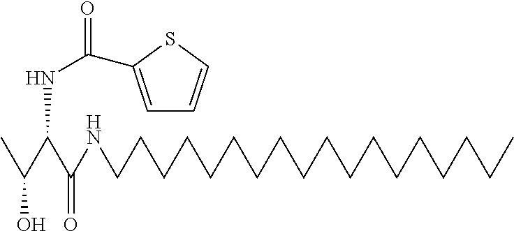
CC(C(C(NCCCCCCCCCCCCCCCCCC)=O)NC(=O)C1=CC=CS1)O
